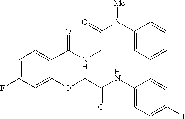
C1=C(F)C=C(OCC(NC2=CC=C(I)C=C2)=O)C(C(=O)NCC(N(C2=CC=CC=C2)[Me])=O)=C1
